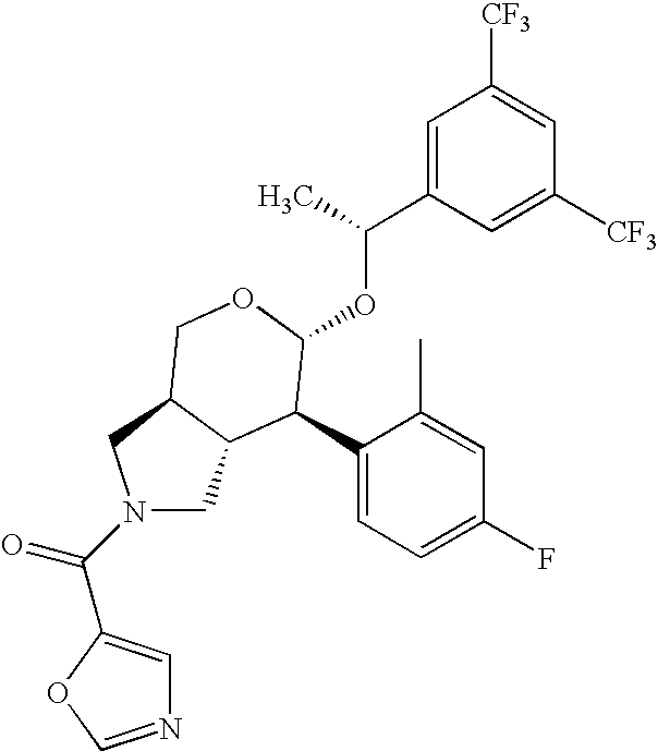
C1(C2C(OC(C3=CC([CF3])=CC([CF3])=C3)C)OCC3C2CN(C(=O)C2=CN=CO2)C3)=CC=C(F)C=C1C
